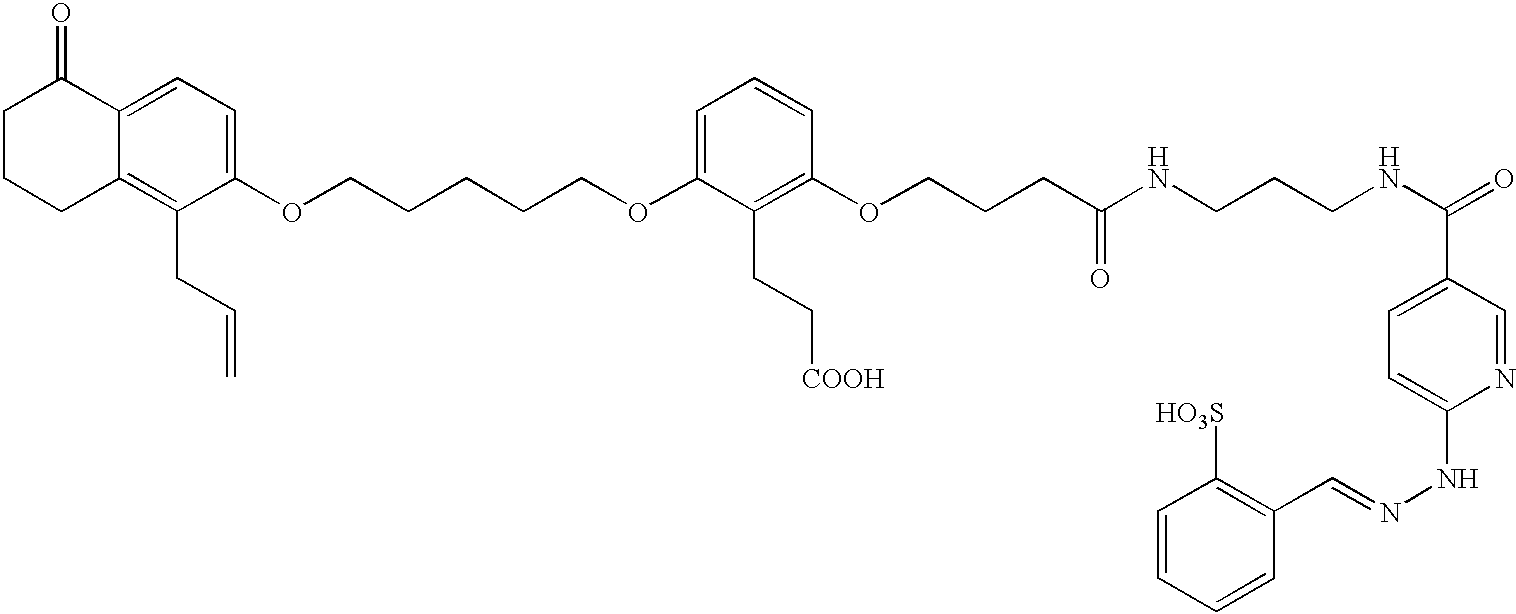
C1=C(OCCCCCOC2=CC=CC(OCCCC(=O)NCCCNC(=O)C3=CC=C(NN=CC4=C([HO3S])C=CC=C4)N=C3)=C2CC[COOH])C(CC=C)=C2C(=C1)C(=O)CCC2
